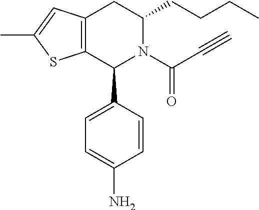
C12=C(CC(CCCC)N(C(C#C)=O)C1C1=CC=C(N)C=C1)C=C(C)S2
